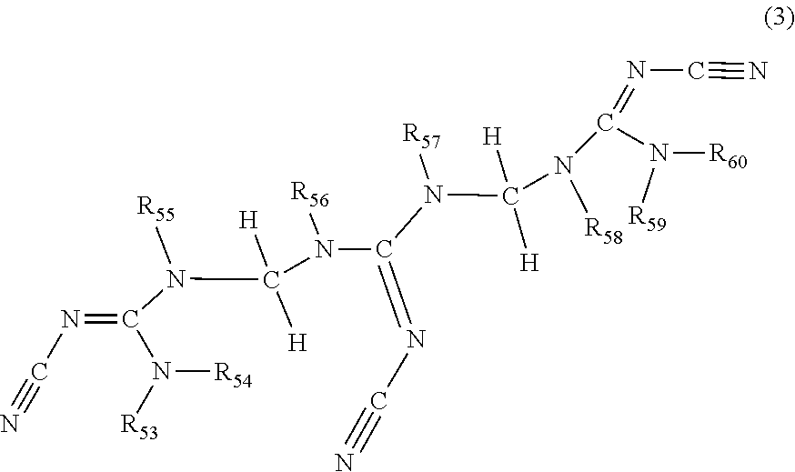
N(=C(N([R56])C([H])(N([R55])C(N([R53])[R54])=NC#N)[H])N(CC([H])([H])N(C(=NC#N)N([R60])[R59])[R58])[R57])C#N
